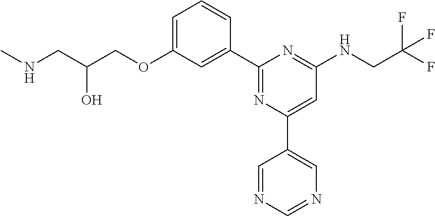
C1=C(OCC(CNC)O)C=C(C2=NC(C3=CN=CN=C3)=CC(NCC(F)(F)F)=N2)C=C1
